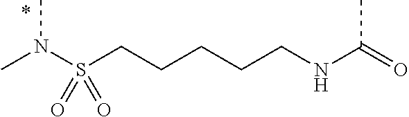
CN(S(CCCCCNC(=O)C)(=O)=O)C
